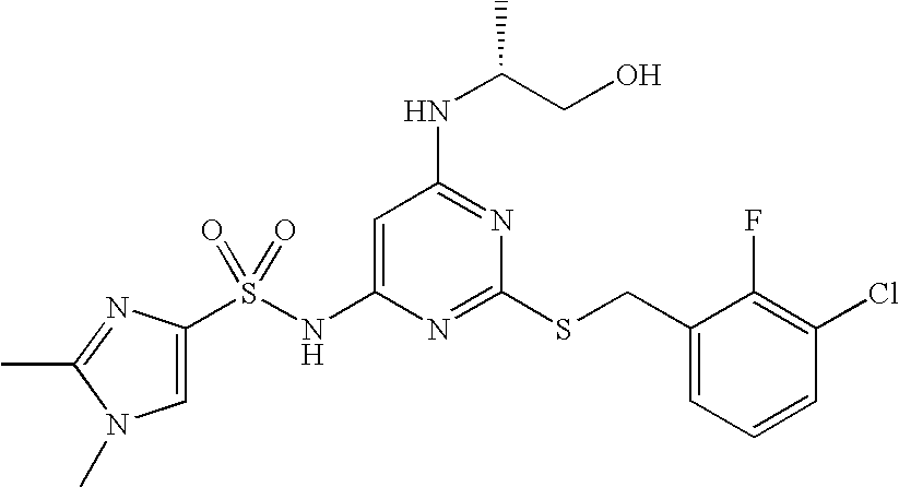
C1=C(NS(C2=CN(C)C(C)=N2)(=O)=O)N=C(SCC2=CC=CC(Cl)=C2F)N=C1NC(CO)C
